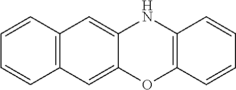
C1=CC2=C(C=C1)C=C1C(=C2)NC2=C(O1)C=CC=C2
